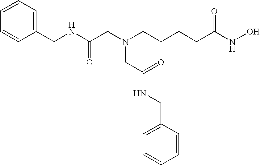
C1=CC=C(CNC(CN(CCCCC(NO)=O)CC(NCC2=CC=CC=C2)=O)=O)C=C1
